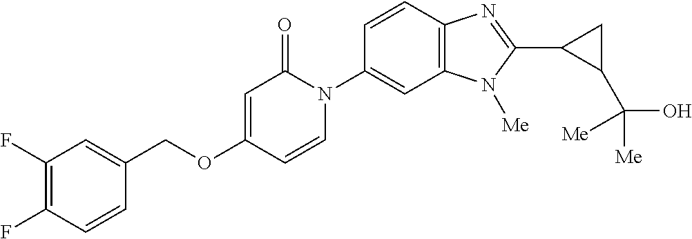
C(OC1=CC(=O)N(C2=CC3=C(C=C2)N=C(C2C(C([Me])(O)[Me])C2)N3[Me])C=C1)C1=CC(F)=C(F)C=C1
